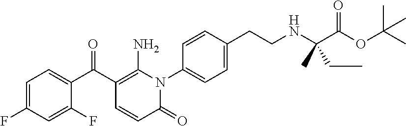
C1=C(F)C=C(F)C(C(C2=C(N)N(C3=CC=C(CCNC(C(OC(C)(C)C)=O)(C)CC)C=C3)C(=O)C=C2)=O)=C1
